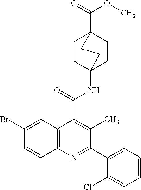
C1CC2(NC(=O)C3=C(C)C(C4=CC=CC=C4Cl)=NC4=C3C=C(Br)C=C4)CCC1(C(=O)OC)CC2
